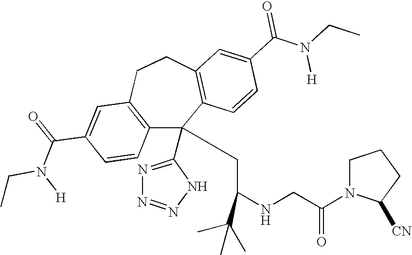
C1(C(=O)N(CC)[H])=CC2=C(C=C1)C(C1=NN=NN1)(CC(NCC(N1C([CN])CCC1)=O)C(C)(C)C)C1=C(CC2)C=C(C(N(CC)[H])=O)C=C1
